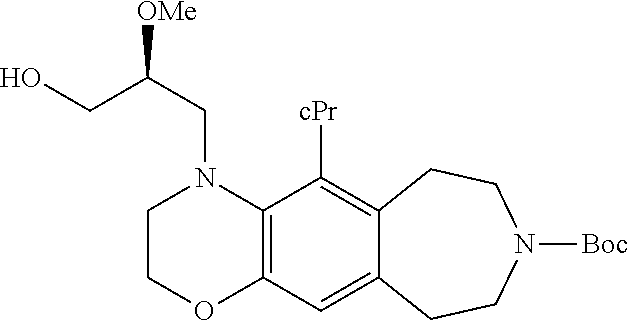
C1COC2=C(N1CC([OMe])CO)C([cPr])=C1C(=C2)CCN([Boc])CC1
